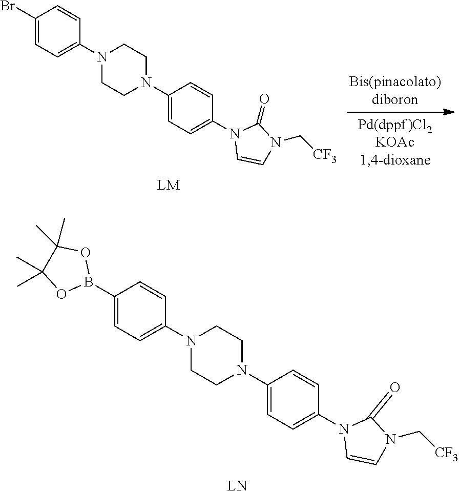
BrC1=CC=C(N2CCN(C3=CC=C(N4C=CN(C[CF3])C4=O)C=C3)CC2)C=C1.[LM].[LN].B1(C2=CC=C(N3CCN(C4=CC=C(N5C=CN(C[CF3])C5=O)C=C4)CC3)C=C2)OC(C)(C)C(C)(C)O1
